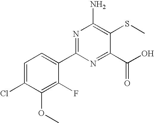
C1(C(O)=O)=NC(C2=CC=C(Cl)C(OC)=C2F)=NC(N)=C1SC
